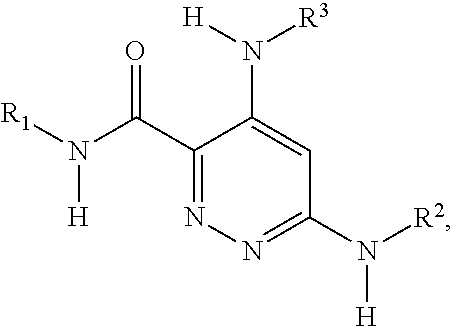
O=C(C1=NN=C(N([R2])[H])C=C1N([H])[R3])N([R1])[H]
